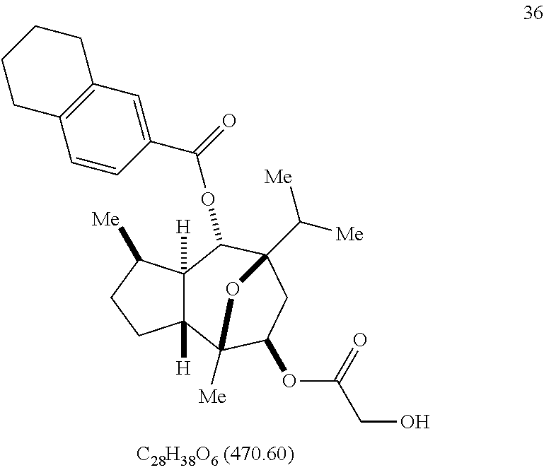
C12([H])C([H])(C([Me])CC1)C(OC(C1=CC3=C(C=C1)CCCC3)=O)C1(C([Me])[Me])CC(OC(=O)CO)C2([Me])O1
